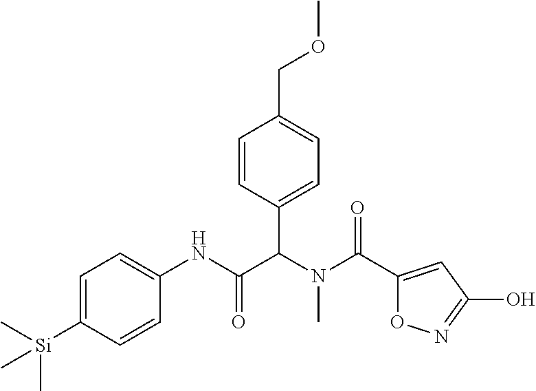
C1=C([Si](C)(C)C)C=CC(NC(C(N(C(=O)C2=CC(O)=NO2)C)C2=CC=C(COC)C=C2)=O)=C1
